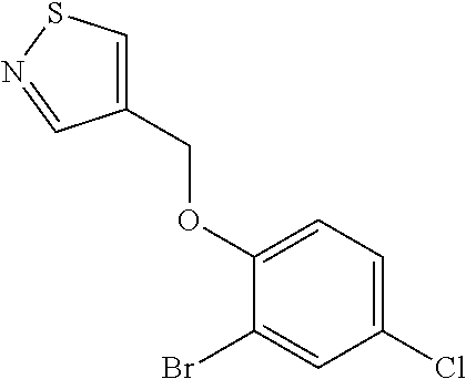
C1(COC2=CC=C(Cl)C=C2Br)=CSN=C1
